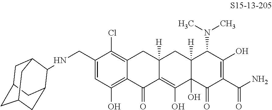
C1(CNC2C3CC4CC(CC2C4)C3)=CC(O)=C2C(=C1Cl)CC1([H])C(=C(O)C3(O)C([H])(C1)C(N(C)C)C(O)=C(C(N)=O)C3=O)C2=O
